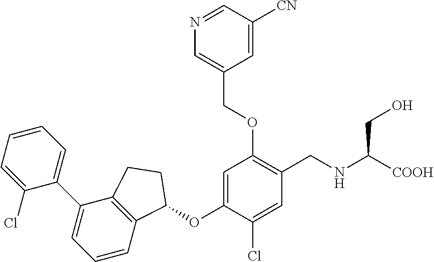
C1(Cl)=CC=CC=C1C1=CC=CC2=C1CCC2OC1=CC(OCC2=CN=CC([CN])=C2)=C(CNC(CO)[COOH])C=C1Cl
